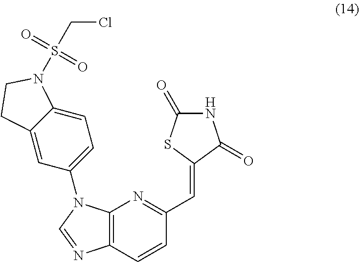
C12=C(N=C(C=C3C(=O)NC(=O)S3)C=C1)N(C1=CC=C3C(=C1)CCN3S(CCl)(=O)=O)C=N2
